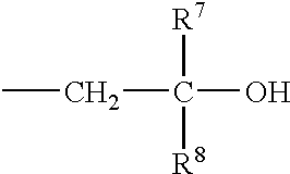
C(C(O)([R7])[R8])C
